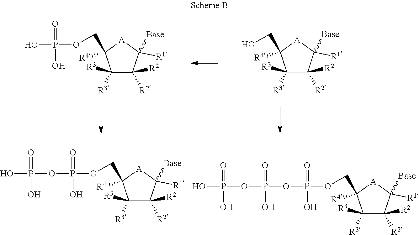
OP(=O)(OCC1([R4])C([R3])([R3])C([R2])([R2])C([Base])([R1])[A]1)O.OCC1([R4])C([R3])([R3])C([R2])([R2])C([Base])([R1])[A]1.O(P(=O)(OCC1([R4])C([R3])([R3])C([R2])([R2])C([Base])([R1])[A]1)O)P(=O)(O)O.OP(OP(OP(=O)(O)OCC1([R4])C([R3])([R3])C([R2])([R2])C([Base])([R1])[A]1)(=O)O)(=O)O
